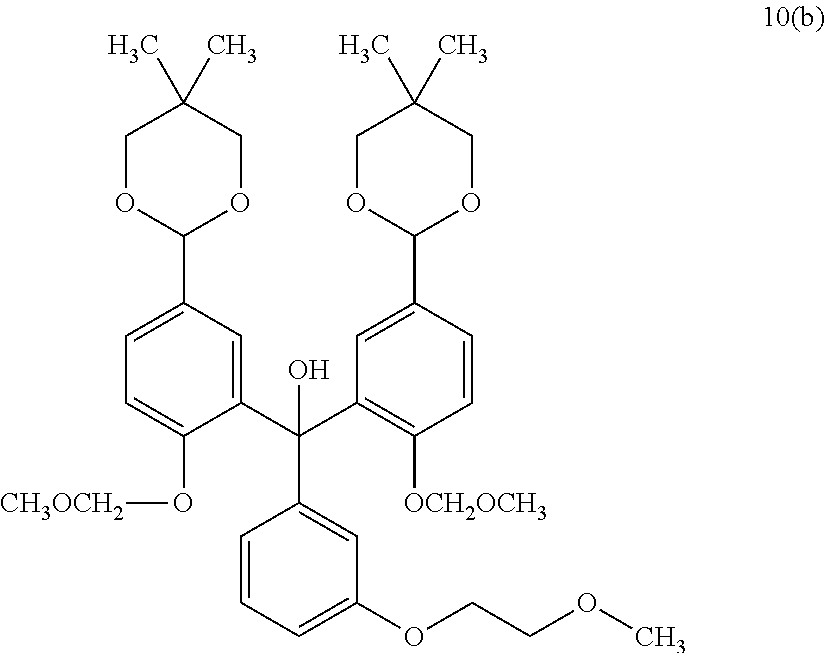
C1=CC=C(OCCOC)C=C1C(C1=CC(C2OCC(C)(C)CO2)=CC=C1O[CH3OCH2])(C1=C([OCH2OCH3])C=CC(C2OCC(C)(C)CO2)=C1)O
